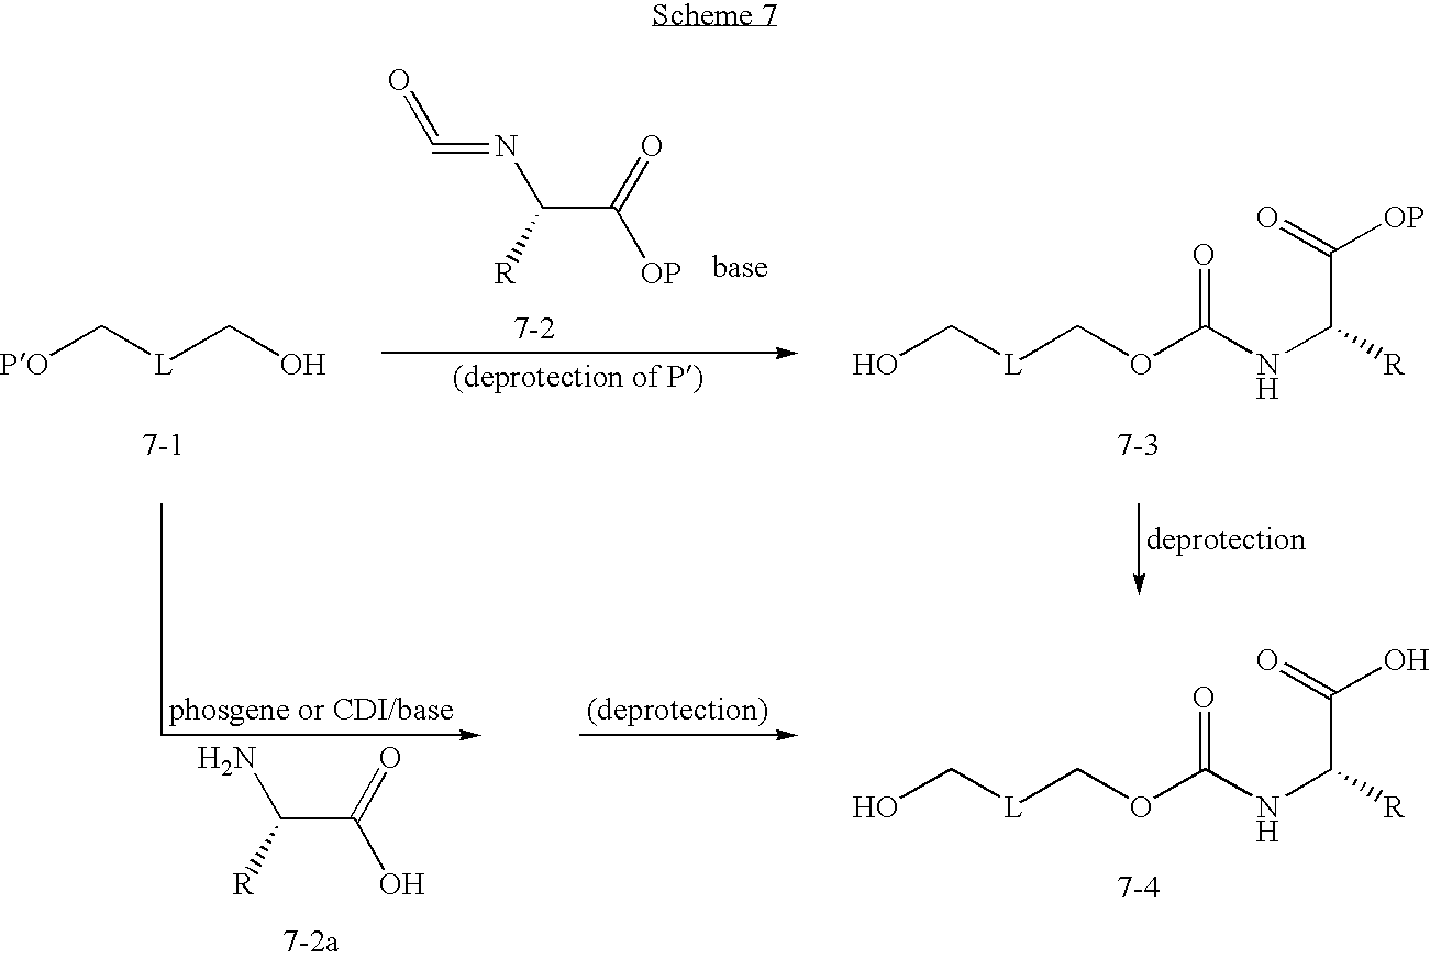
O=C=NC(C(=O)[OP])[R].OC[L]COC(NC([R])C(=O)[OP])=O.[PO]C[L]CO.C(C(=O)O)([R])N.OC[L]COC(NC([R])C(=O)O)=O
